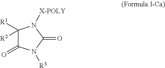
C1([R1])([R2])C(=O)N([R3])C(=O)N1[X-POLY]
